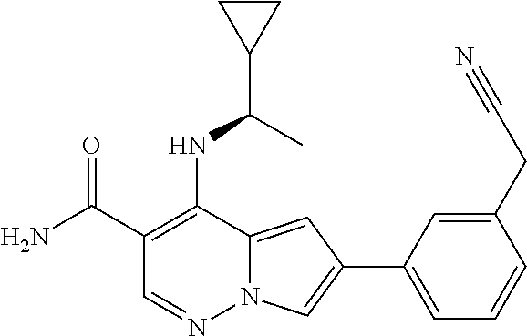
C1(C(N)=O)=C(NC(C2CC2)C)C2=CC(C3=CC=CC(CC#N)=C3)=CN2N=C1
